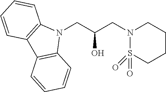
N1(CC(CN2CCCCS2(=O)=O)O)C2=C(C3=C1C=CC=C3)C=CC=C2
